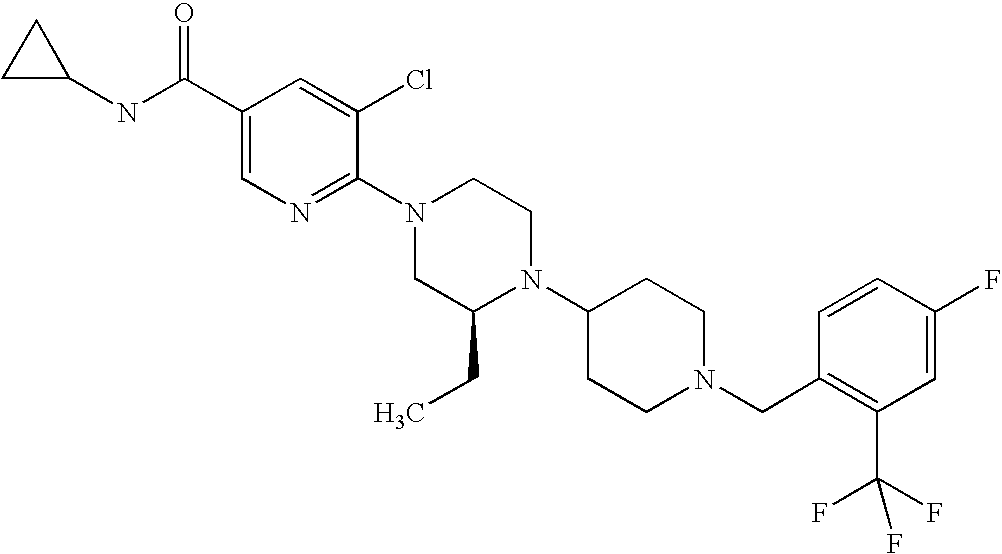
C1(F)=CC(C(F)(F)F)=C(CN2CCC(N3C(CC)CN(C4=NC=C(C(NC5CC5)=O)C=C4Cl)CC3)CC2)C=C1
